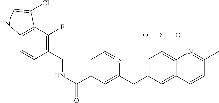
C12=C(C(F)=C(CNC(=O)C3=CC=NC(CC4=CC(S(C)(=O)=O)=C5C(=C4)C=CC(C)=N5)=C3)C=C1)C(Cl)=CN2
